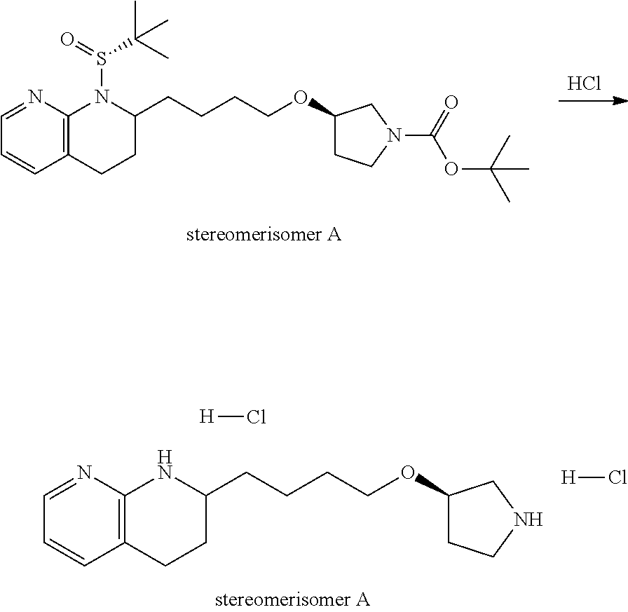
Cl.C1(CCCCOC2CCN(C(=O)OC(C)(C)C)C2)N(S(C(C)(C)C)=O)C2=C(CC1)C=CC=N2.C1(CCCCOC2CCNC2)NC2=C(CC1)C=CC=N2.[H]Cl.[H]Cl
